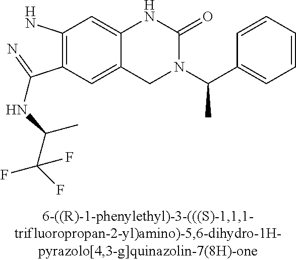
C1(N)=C(C(=N)NC(C(F)(F)F)C)C=C2C(=C1)NC(=O)N(C(C1=CC=CC=C1)C)C2
